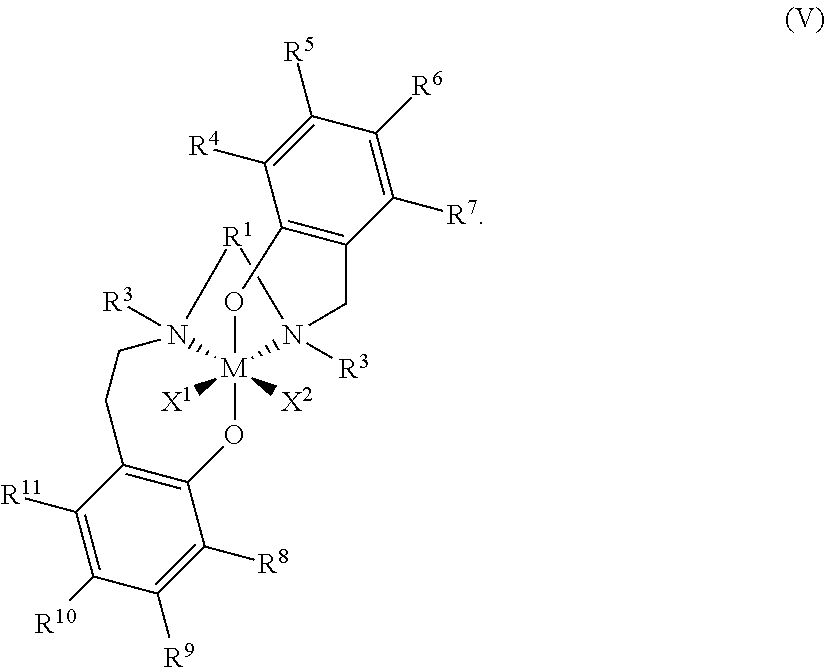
C1([R11])=C([R10])C([R9])=C([R8])C2=C1CCN1([R3])[M]3([X2])([X1])(O2)N([R3])([R1]1)CC1=C(C([R4])=C([R5])C([R6])=C1[R7])O3
